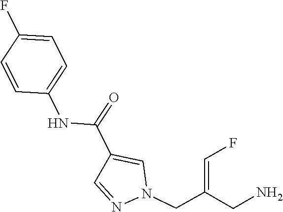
C1(C(=O)NC2=CC=C(F)C=C2)=CN(CC(CN)=CF)N=C1
